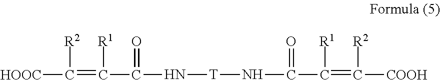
[HOOC]C(=C(C(=O)N[T]NC(C(=C([COOH])[R2])[R1])=O)[R1])[R2]
